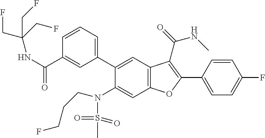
C1=CC(C2=C(C(=O)NC)C3=C(C=C(N(S(=O)(=O)C)CCCF)C(C4=CC=CC(C(NC(CF)(CF)CF)=O)=C4)=C3)O2)=CC=C1F
